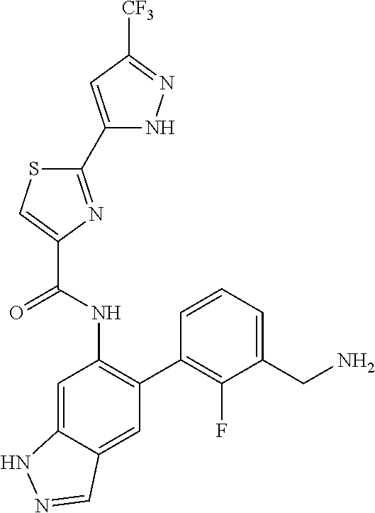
C1(C2=NC(C(NC3=C(C4=C(F)C(CN)=CC=C4)C=C4C(=C3)NN=C4)=O)=CS2)=CC([CF3])=NN1
